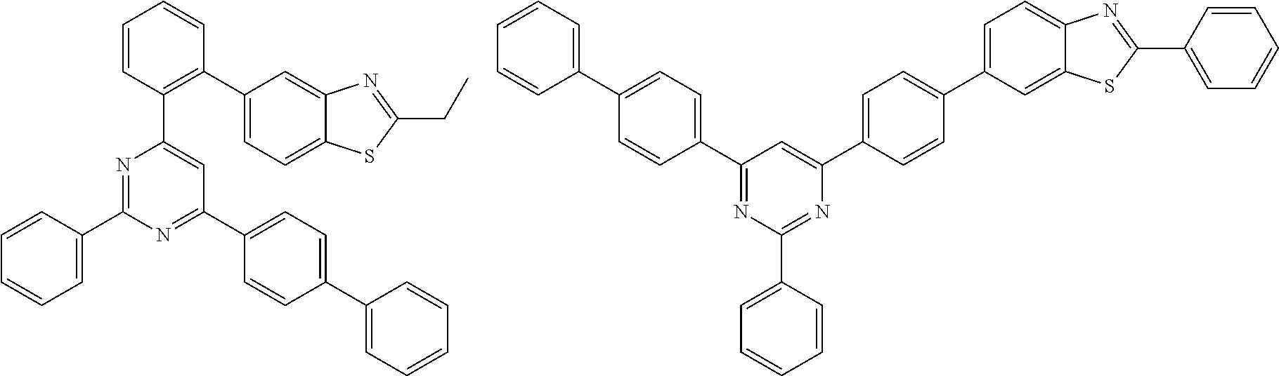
C1=C(C2=CC=C(C3=CC(C4=CC=C(C5=CC=CC=C5)C=C4)=NC(C4=CC=CC=C4)=N3)C=C2)C=C2C(=C1)N=C(C1=CC=CC=C1)S2.C1(C2=C(C3=CC(C4=CC=C(C5=CC=CC=C5)C=C4)=NC(C4=CC=CC=C4)=N3)C=CC=C2)=CC=C2C(=C1)N=C(CC)S2
